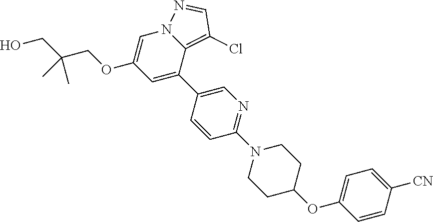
N12C=C(OCC(C)(CO)C)C=C(C3=CN=C(N4CCC(OC5=CC=C([CN])C=C5)CC4)C=C3)C1=C(Cl)C=N2
